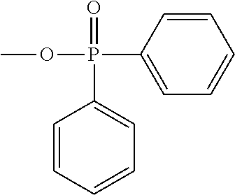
O=P(C1=CC=CC=C1)(OC)C1=CC=CC=C1
